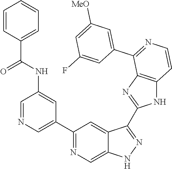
C1(C2=CN=CC(NC(C3=CC=CC=C3)=O)=C2)=NC=C2C(=C1)C(C1=NC3=C(N1)C=CN=C3C1=CC([MeO])=CC(F)=C1)=NN2
